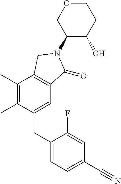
C1(CC2=CC=C(C#N)C=C2F)=CC2=C(C(C)=C1C)CN(C1C(O)CCOC1)C2=O
